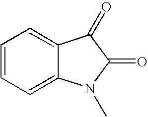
C1=CC=C2C(=C1)C(=O)C(=O)N2C
